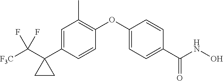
C1=C(C2(C([F3C])(F)F)CC2)C=CC(OC2=CC=C(C(NO)=O)C=C2)=C1C
